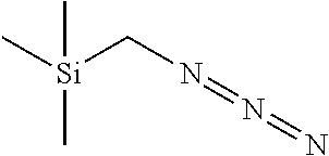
C[Si](CN=N=N)(C)C
